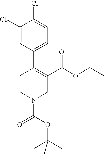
C1CN(C(OC(C)(C)C)=O)CC(C(OCC)=O)=C1C1=CC=C(Cl)C(Cl)=C1
